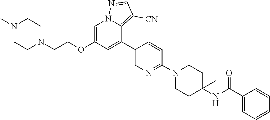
C1=C(OCCN2CCN(C)CC2)C=C(C2=CN=C(N3CCC(NC(C4=CC=CC=C4)=O)(C)CC3)C=C2)C2=C([CN])C=NN12
